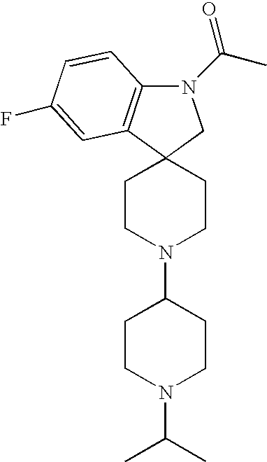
N1(C(C)=O)C2=C(C3(C1)CCN(C1CCN(C(C)C)CC1)CC3)C=C(F)C=C2
